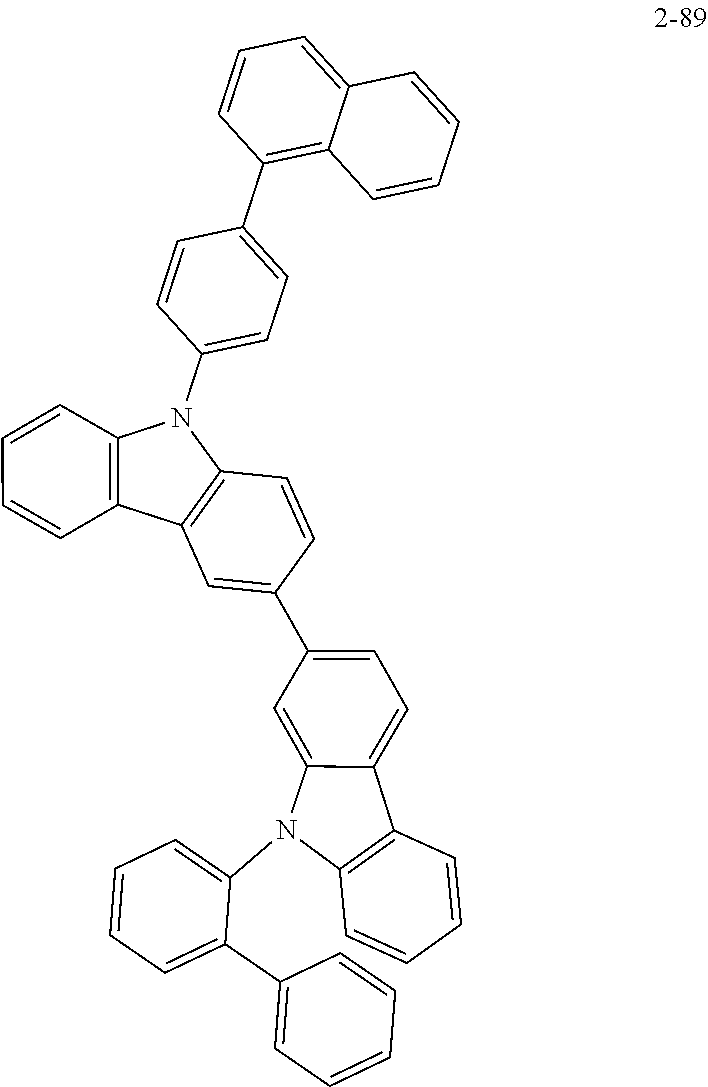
N1(C2=CC=C(C3=C4C(=CC=C3)C=CC=C4)C=C2)C2=C(C3=C1C=CC=C3)C=C(C1=CC=C3C(=C1)N(C1=CC=CC=C1C1=CC=CC=C1)C1=C3C=CC=C1)C=C2
